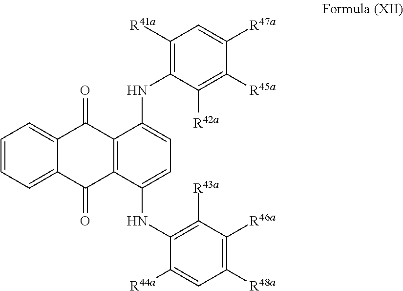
C1=CC=C2C(=C1)C(=O)C1=C(C2=O)C(NC2=C([R43a])C([R46a])=C([R48a])C=C2[R44a])=CC=C1NC1=C([R41a])C=C([R47a])C([R45a])=C1[R42a]
